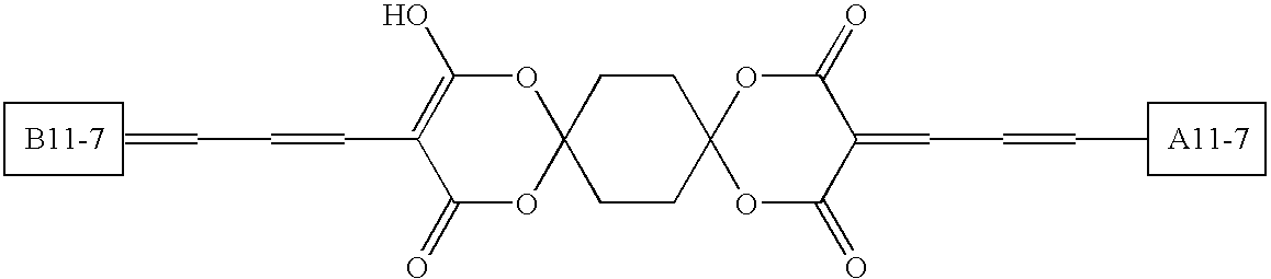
C=CC=CC1=C(O)OC2(OC1=O)CCC1(CC2)OC(=O)C(=CC=CC)C(=O)O1
